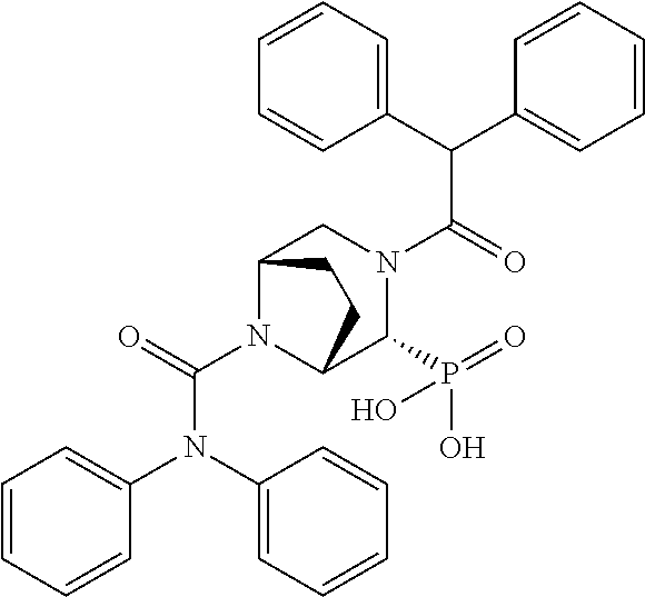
C1=CC=CC=C1N(C(N1C2C(P(=O)(O)O)N(C(C(C3=CC=CC=C3)C3=CC=CC=C3)=O)CC1CC2)=O)C1=CC=CC=C1
